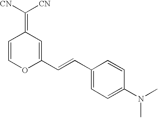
C1=COC(C=CC2=CC=C(N(C)C)C=C2)=CC1=C([CN])[CN]
